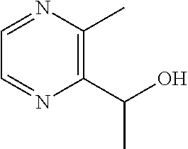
C1=NC(C)=C(C(O)C)N=C1
